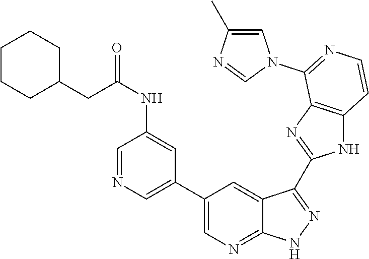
C1=NC=C(C2=CN=C3C(=C2)C(C2=NC4=C(N2)C=CN=C4N2C=C(C)N=C2)=N[N H]3)C=C1NC(=O)CC1CCCCC1
